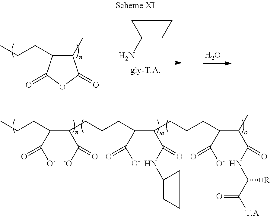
CCCC(C(C([-O])=O)CCCC(C([O-])=O)C(C(NC1CCC1)=O)CCCC(C([O-])=O)C(C(NC([R])C(=O)[T.A])=O)C)C([O-])=O.CCCC1C(C)C(=O)OC1=O.C1(N)CCC1.O
